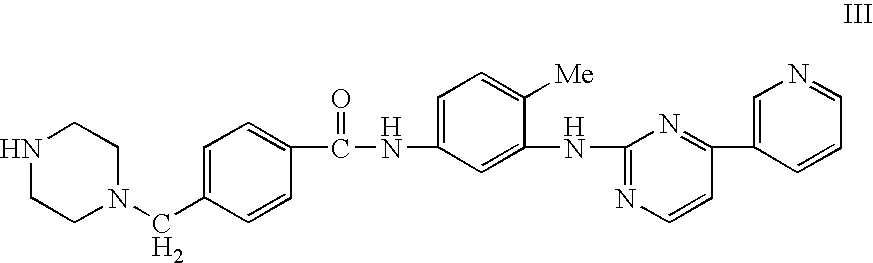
N1CCN(CC2=CC=C(C(NC3=CC=C([Me])C(NC4=NC=CC(C5=CN=CC=C5)=N4)=C3)=O)C=C2)CC1
